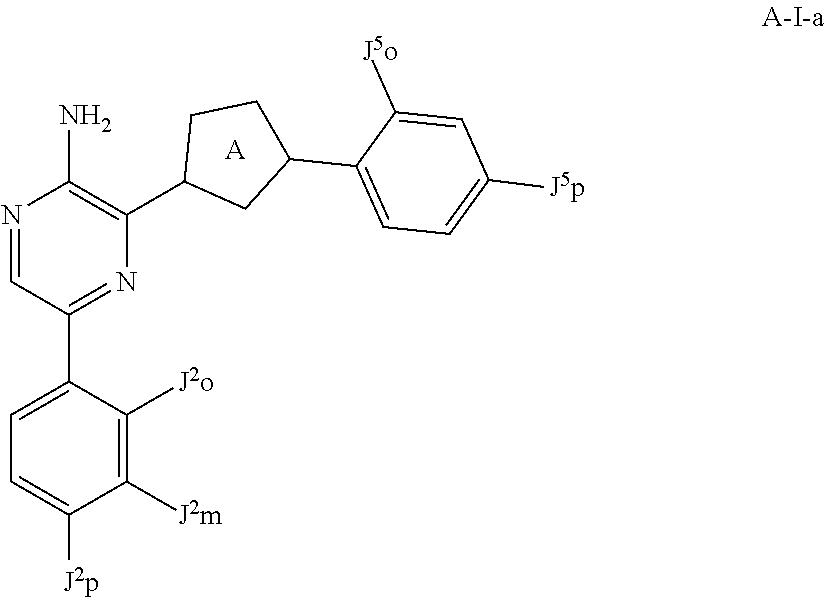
C1=C(C2=NC(C3CC(C4=CC=C([J5p])C=C4[J5o])CC3)=C(N)N=C2)C([J2o])=C([J2m])C([J2p])=C1.[A]
